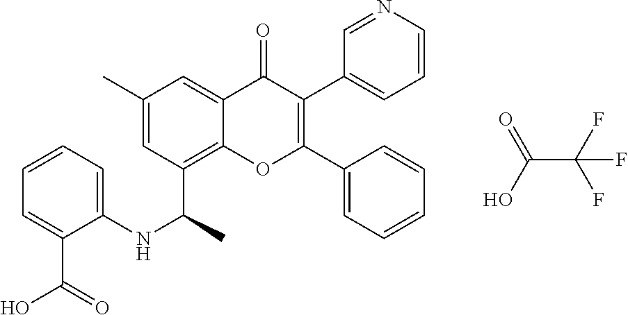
C1=C(C2=C(C3=CC=CC=C3)OC3=C(C(NC4=CC=CC=C4C(O)=O)C)C=C(C)C=C3C2=O)C=NC=C1.C(C(F)(F)F)(O)=O
